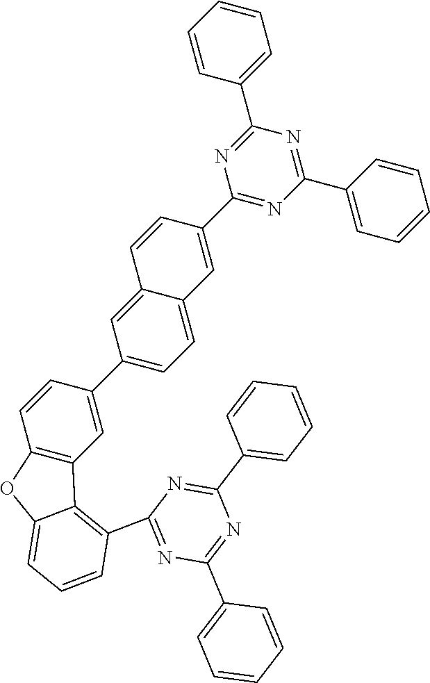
C1(C2=CC3=C(C=C2)OC2=CC=CC(C4=NC(C5=CC=CC=C5)=NC(C5=CC=CC=C5)=N4)=C32)=CC=C2C(=C1)C=CC(C1=NC(C3=CC=CC=C3)=NC(C3=CC=CC=C3)=N1)=C2
